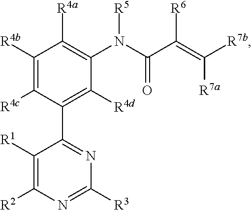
C1([R4b])=C([R4c])C(C2=NC([R3])=NC([R2])=C2[R1])=C([R4d])C(N([R5])C(=O)C([R6])=C([R7a])[R7b])=C1[R4a]
